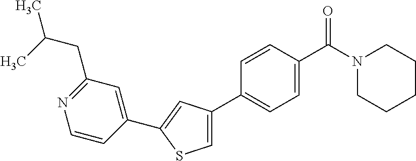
C1(C2=CC(C3=CC=C(C(N4CCCCC4)=O)C=C3)=CS2)=CC(CC(C)C)=NC=C1
